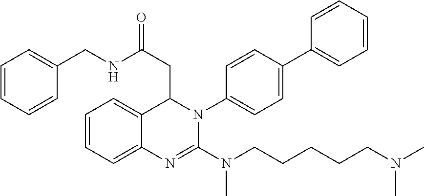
C1=CC=CC(CNC(CC2C3=CC=CC=C3N=C(N(C)CCCCCN(C)C)N2C2=CC=C(C3=CC=CC=C3)C=C2)=O)=C1
